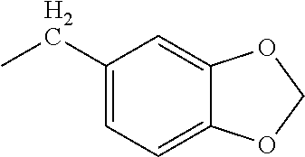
C1(CC)=CC=C2C(=C1)OCO2
